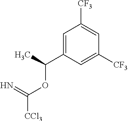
C1=C(C(C)OC([CCl3])=N)C=C([CF3])C=C1[CF3]
